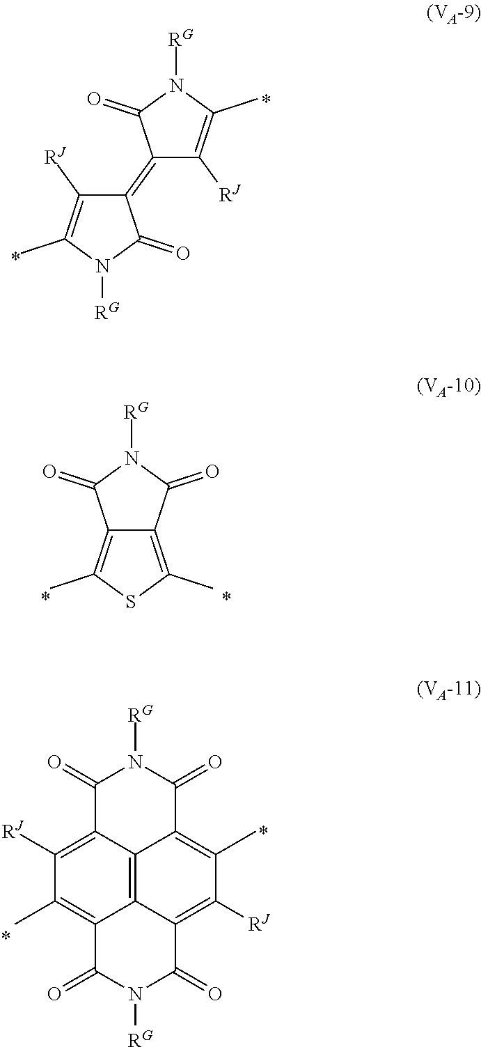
C12=C(C)SC(C)=C1C(=O)N([RG])C2=O.C1(=O)C2=C([RJ])C(C)=C3C4=C2C(=C(C)C([RJ])=C4C(=O)N([RG])C3=O)C(=O)N1[RG].C1(=C2C([RJ])=C(C)N([RG])C2=O)C([RJ])=C(C)N([RG])C1=O
